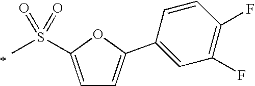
C1=C(S(=O)(=O)C)OC(C2=CC(F)=C(F)C=C2)=C1
